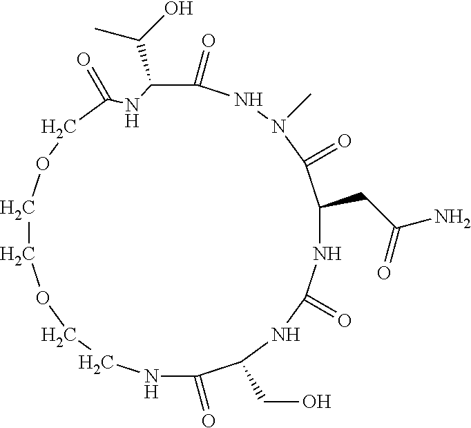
C1(=O)NN(C)C(=O)C(CC(N)=O)NC(=O)NC(CO)C(=O)NCCOCCOCC(=O)NC1C(O)C
